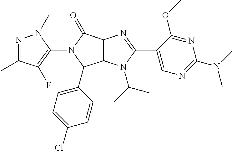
C12=C(N(C(C)C)C(C3=CN=C(N(C)C)N=C3OC)=N1)C(C1=CC=C(Cl)C=C1)N(C1=C(F)C(C)=NN1C)C2=O
